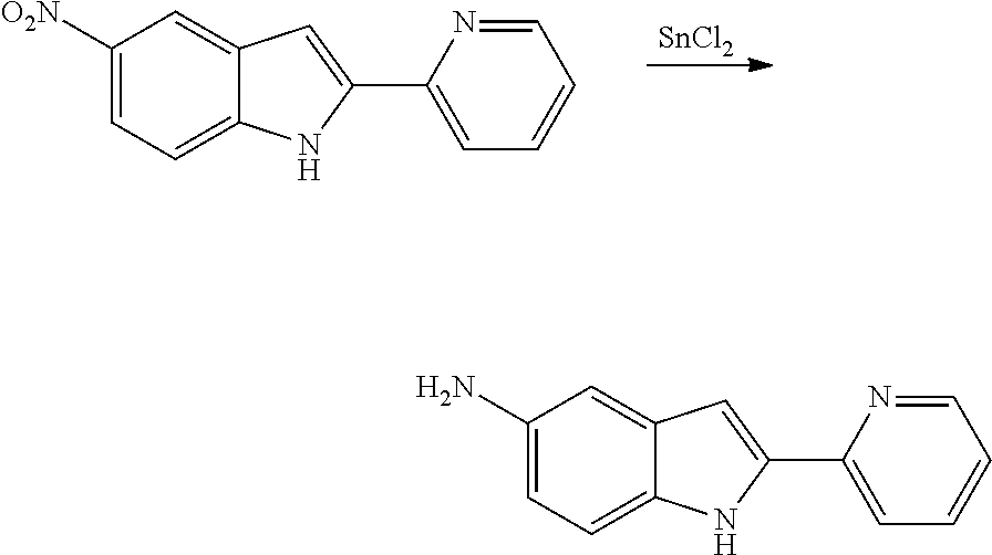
C1(N)=CC=C2C(=C1)C=C(C1=CC=CC=N1)N2.C1([O2N])=CC=C2C(=C1)C=C(C1=CC=CC=N1)N2.[SnCl2]
